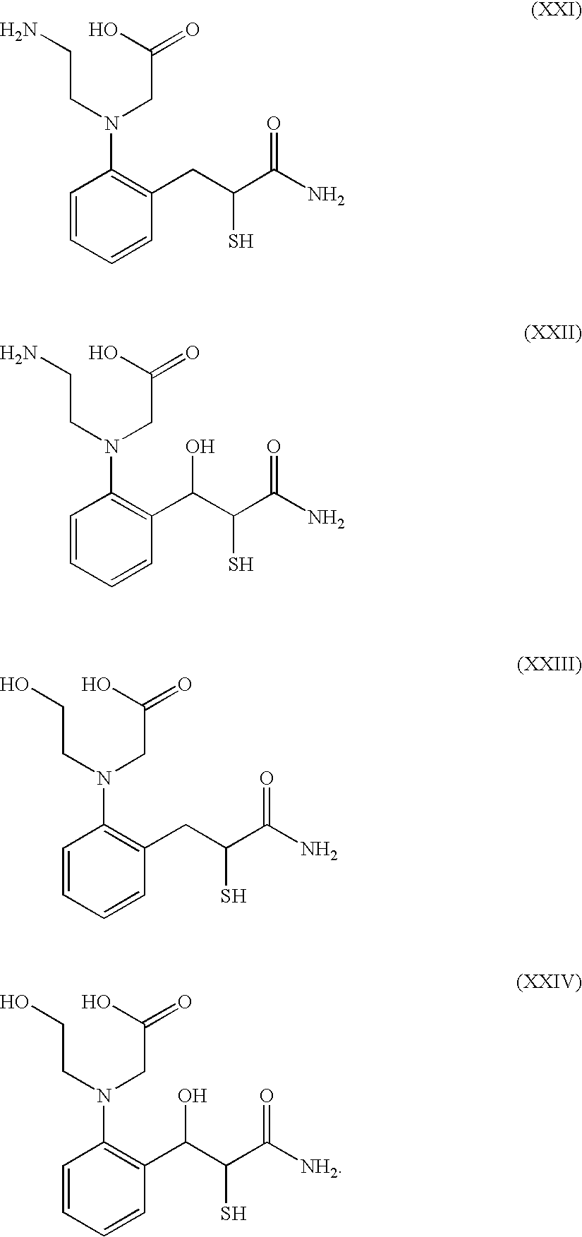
C(CN(CC(O)=O)C1=C(CC(C(N)=O)S)C=CC=C1)N.C(CN(CC(O)=O)C1=C(C(C(C(N)=O)S)O)C=CC=C1)N.C(CN(CC(O)=O)C1=C(CC(C(N)=O)S)C=CC=C1)O.C(CN(CC(O)=O)C1=C(C(C(C([NH2])=O)S)O)C=CC=C1)O
